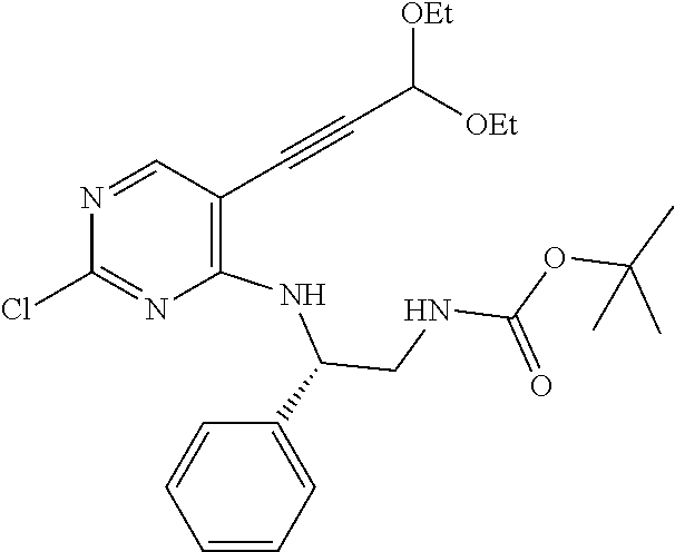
N1=CC(C#CC([OEt])[OEt])=C(NC(CNC(OC(C)(C)C)=O)C2=CC=CC=C2)N=C1Cl
